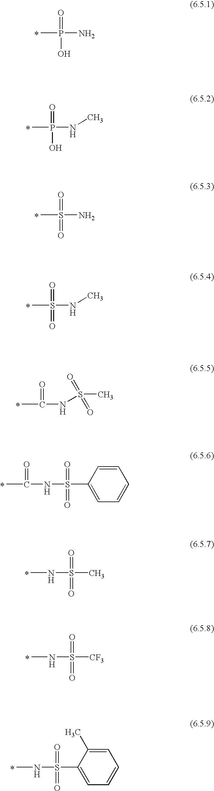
CP(=O)(O)N.*.CP(=O)(O)NC.*.CS(=O)(=O)N.*.CS(=O)(=O)NC.*.CC(=O)NS(=O)(=O)C.*.CC(=O)NS(=O)(C1=CC=CC=C1)=O.*.CNS(=O)(C)=O.*.CNS(=O)([CF3])=O.*.CNS(=O)(C1=CC=CC=C1C)=O.*
